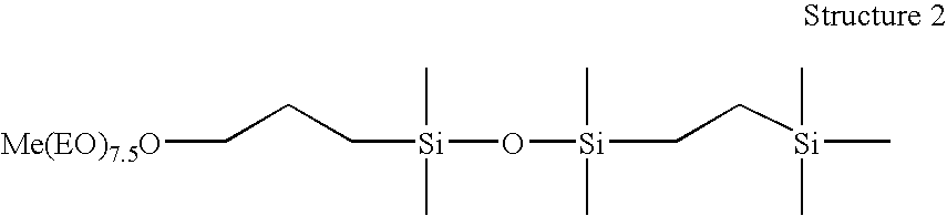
C([Si](O[Si](CC[Si](C)(C)C)(C)C)(C)C)CC[Me(EO)7.5O]
